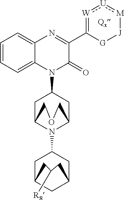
C1=CC=C2C(=C1)N=C(C1=[W]:[U]:[M][J][G]1)C(=O)N2C1CC2N(C3CC4CC(C3)CC([R8])C4)C(C1)COC2
